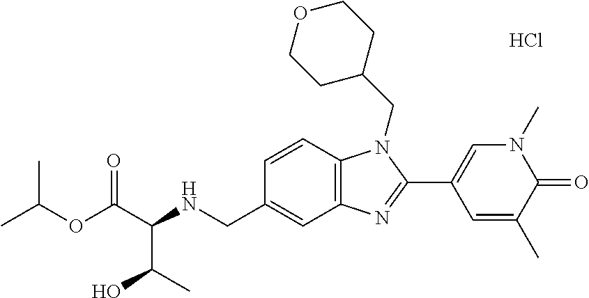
Cl.C1=CC2=C(C=C1CNC(C(OC(C)C)=O)C(C)O)N=C(C1=CN(C)C(=O)C(C)=C1)N2CC1CCOCC1
